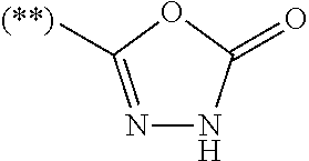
N1=C([(**)])OC(=O)N1
